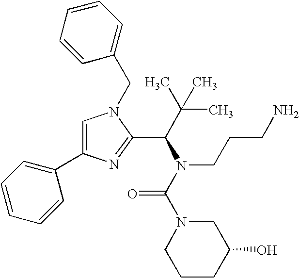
C1=C(C2=CC=CC=C2)N=C(C(N(C(N2CCCC(O)C2)=O)CCCN)C(C)(C)C)N1CC1=CC=CC=C1
